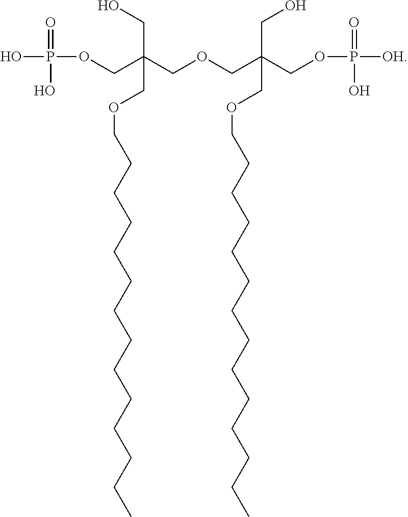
OP(=O)(O)OCC(COCC(COP(=O)(O)[OH])(CO)COCCCCCCCCCCCCCC)(CO)COCCCCCCCCCCCCCC
